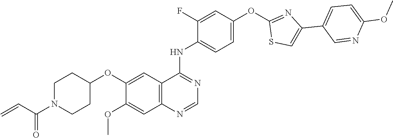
C1(F)=CC(OC2=NC(C3=CC=C(OC)N=C3)=CS2)=CC=C1NC1=NC=NC2=C1C=C(OC1CCN(C(C=C)=O)CC1)C(OC)=C2
